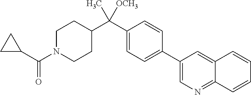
C1(C2=CC=C(C(C3CCN(C(C4CC4)=O)CC3)(C)[OCH3])C=C2)=CN=C2C(=C1)C=CC=C2
